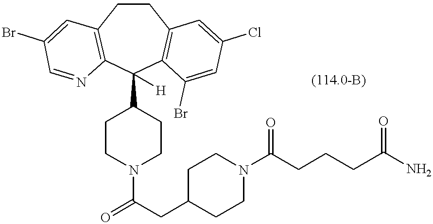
C1CC2=C(C(C3CCN(C(=O)CC4CCN(C(CCCC(N)=O)=O)CC4)CC3)([H])C3=C1C=C(Cl)C=C3Br)N=CC(Br)=C2
